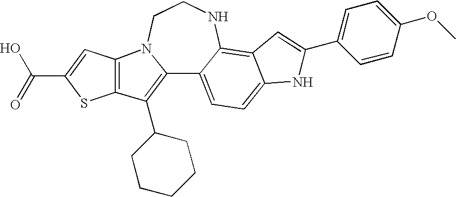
C12=C(C3CCCCC3)C3=C(N1CCNC1=C4C(=CC=C21)NC(C1=CC=C(OC)C=C1)=C4)C=C(C(O)=O)S3
